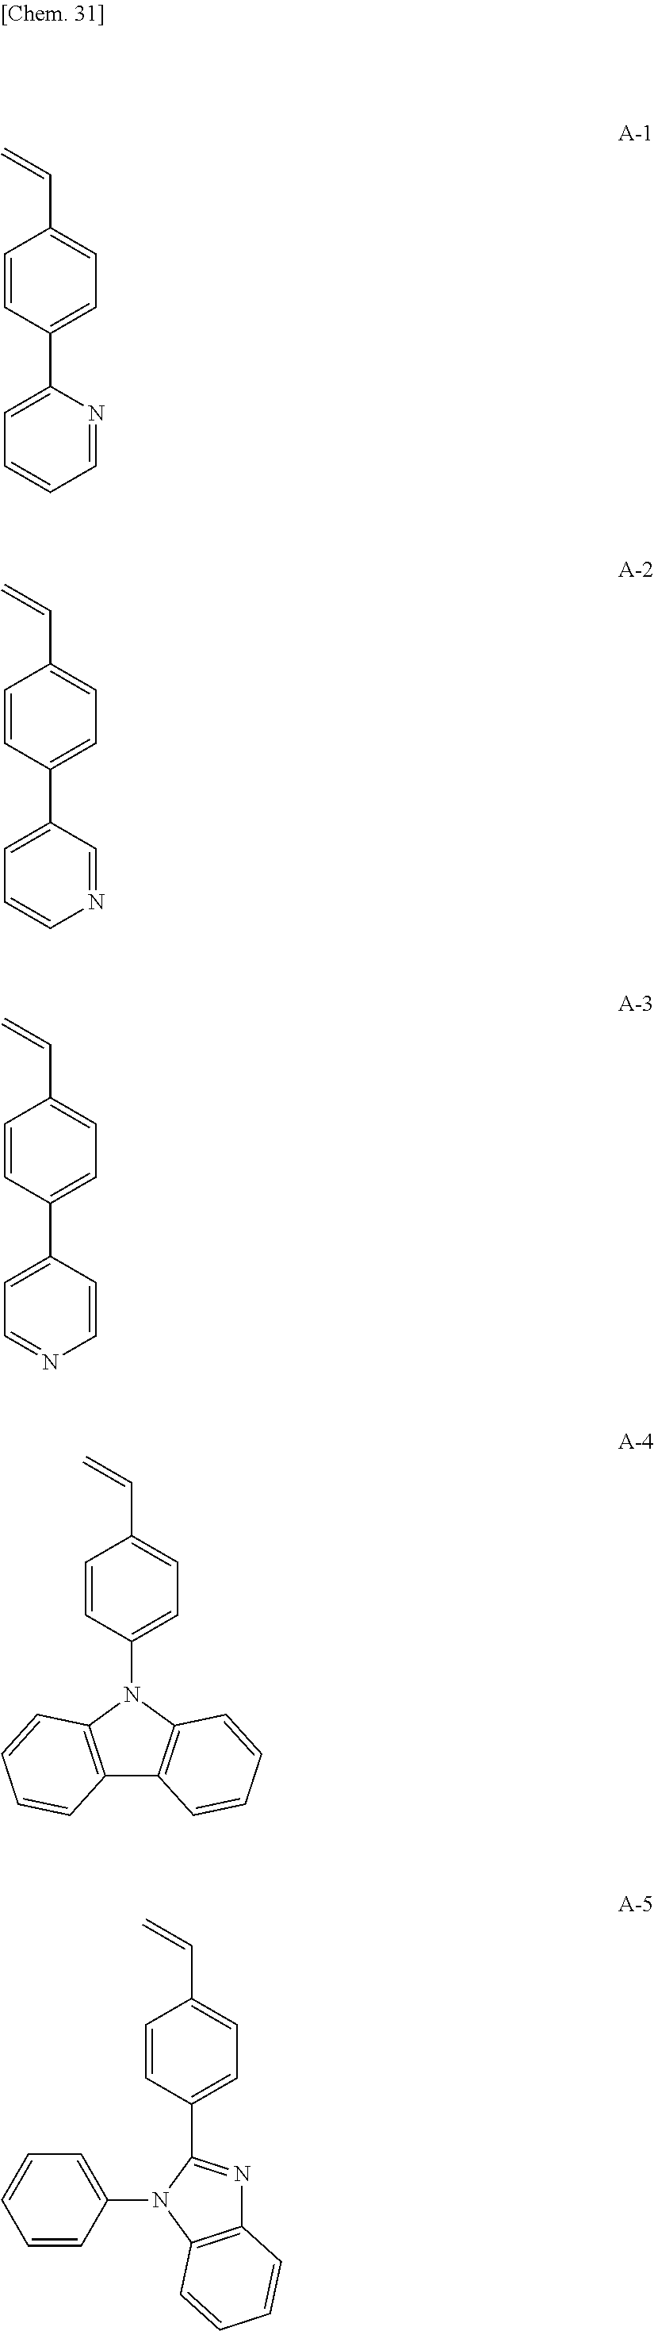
C1=CC(N2C3=C(N=C2C2=CC=C(C=C)C=C2)C=CC=C3)=CC=C1.C1=C(C2=CC=C(C=C)C=C2)N=CC=C1.C1=C(C2=CC=C(C=C)C=C2)C=NC=C1.C1=C(C2=CC=C(C=C)C=C2)C=CN=C1.N1(C2=CC=C(C=C)C=C2)C2=C(C3=C1C=CC=C3)C=CC=C2
